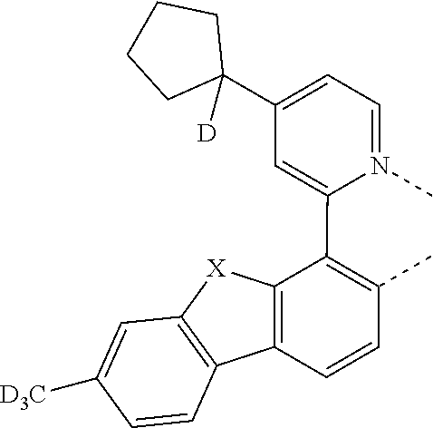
C1=N(C)C(C2=C(C)C=CC3=C2[X]C2=C3C=CC([D3C])=C2)=CC(C2([D])CCCC2)=C1
